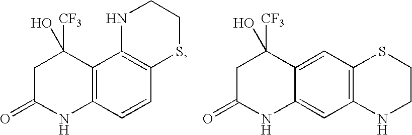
C12=C(C=CC3=C1NCCS3)NC(=O)CC2([CF3])O.C12=CC3=C(C=C1NC(=O)CC2([CF3])O)NCCS3
